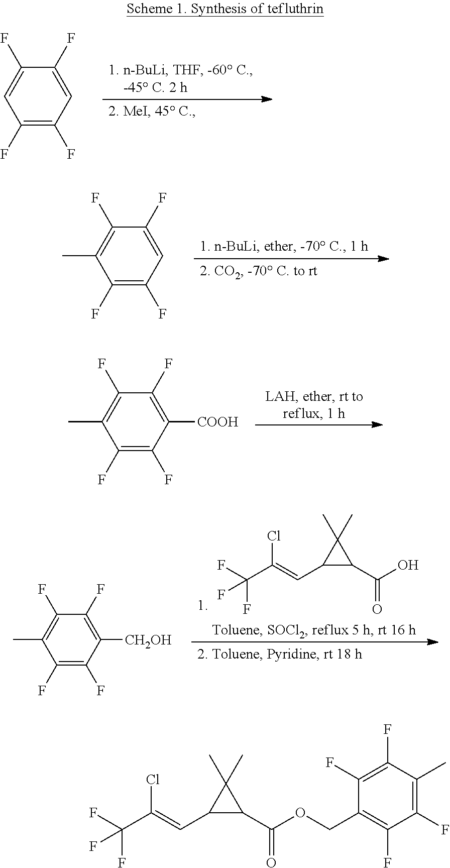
C1(F)=C(F)C=C(F)C(F)=C1.FC(C(=CC1C(C(O)=O)C1(C)C)Cl)(F)F.C1(F)=C(F)C([CH2OH])=C(F)C(F)=C1C.C1(F)=C(F)C=C(F)C(F)=C1C.C1(F)=C(F)C([COOH])=C(F)C(F)=C1C.FC(C(=CC1C(C(OCC2=C(F)C(F)=C(C)C(F)=C2F)=O)C1(C)C)Cl)(F)F
